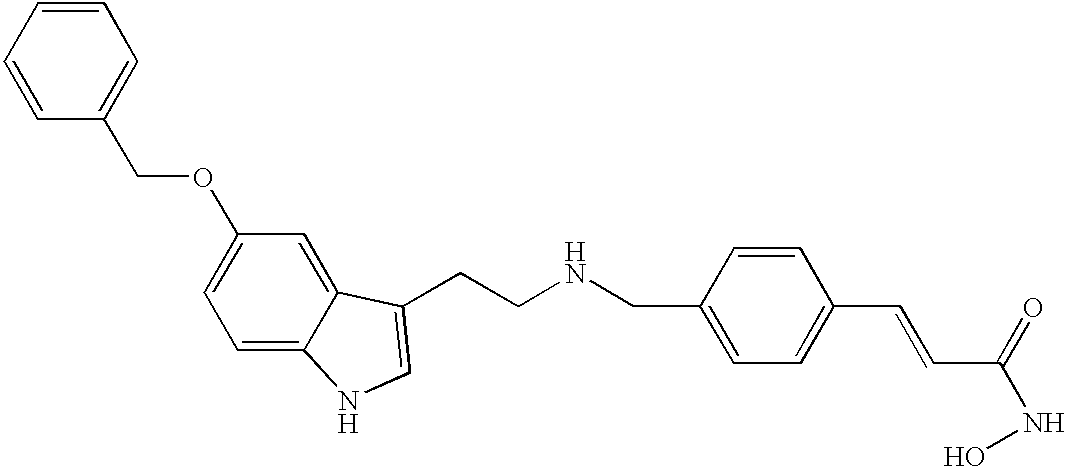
C1=CC=CC(COC2=CC=C3C(=C2)C(CCNCC2=CC=C(C=CC(NO)=O)C=C2)=CN3)=C1
